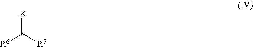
[X]=C([R7])[R6]
